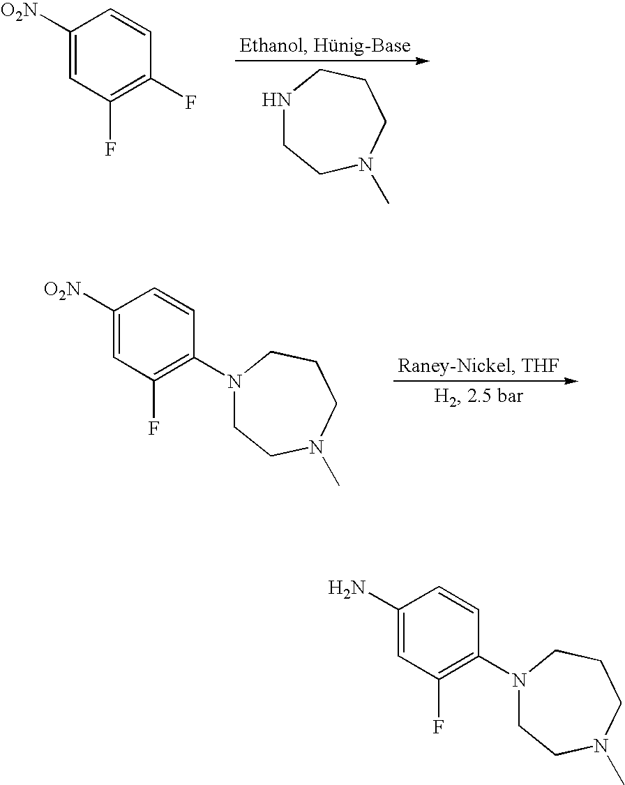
N1CCN(C)CCC1.C1([O2N])=CC(F)=C(F)C=C1.C1([O2N])=CC(F)=C(N2CCN(C)CCC2)C=C1.C1(N)=CC(F)=C(N2CCN(C)CCC2)C=C1
